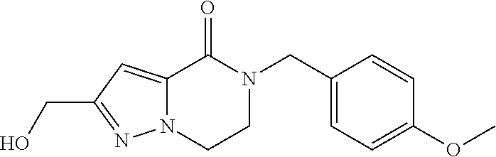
OCC1=NN2C(=C1)C(=O)N(CC1=CC=C(OC)C=C1)CC2
